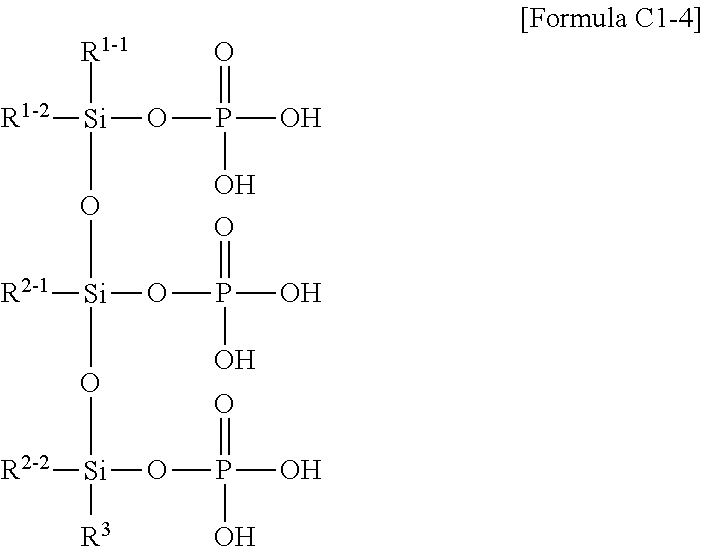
[R1-1][Si](O[Si](OP(O)(=O)O)([R2-1])O[Si]([R3])(OP(O)(=O)O)[R2-2])(OP(O)(=O)O)[R1-2]
